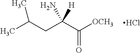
C(C(C([OCH3])=O)([H])N)C(C)C.Cl
